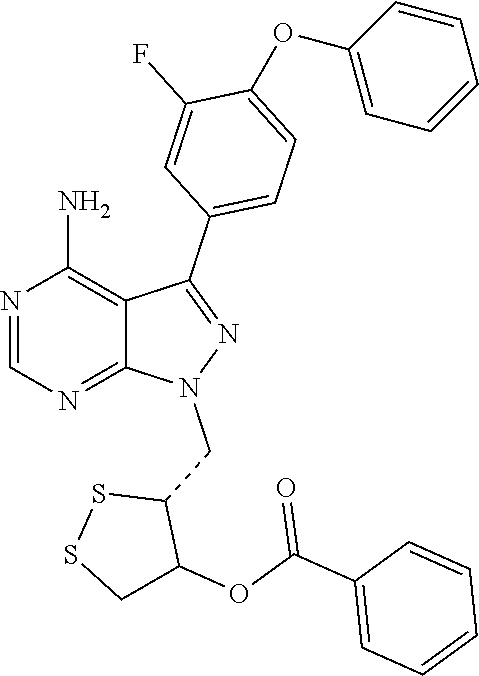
N1=CN=C2C(=C1N)C(C1=CC=C(OC3=CC=CC=C3)C(F)=C1)=NN2CC1SSCC1OC(C1=CC=CC=C1)=O
